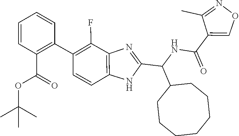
C1=CC2=C(C(F)=C1C1=C(C(OC(C)(C)C)=O)C=CC=C1)N=C(C(NC(=O)C1=CON=C1C)C1CCCCCCC1)N2
